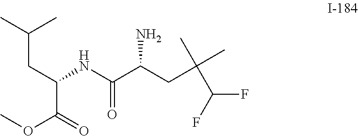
C(C(NC(C(CC(C)(C)C(F)F)N)=O)C(=O)OC)C(C)C
